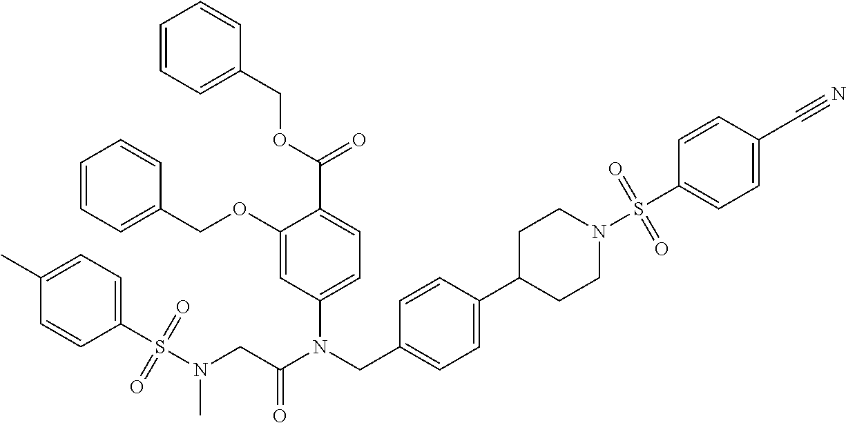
C1(OCC2=CC=CC=C2)=CC(N(CC2=CC=C(C3CCN(S(C4=CC=C(C#N)C=C4)(=O)=O)CC3)C=C2)C(CN(S(C2=CC=C(C)C=C2)(=O)=O)C)=O)=CC=C1C(=O)OCC1=CC=CC=C1
